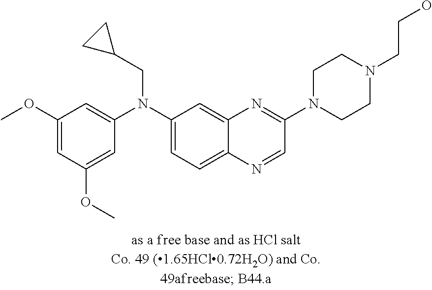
C1(OC)=CC(OC)=CC(N(C2=CC=C3C(=C2)N=C(N2CCN(CCO)CC2)C=N3)CC2CC2)=C1
